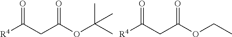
[R4]C(CC(OC(C)(C)C)=O)=O.[R4]C(CC(OCC)=O)=O
